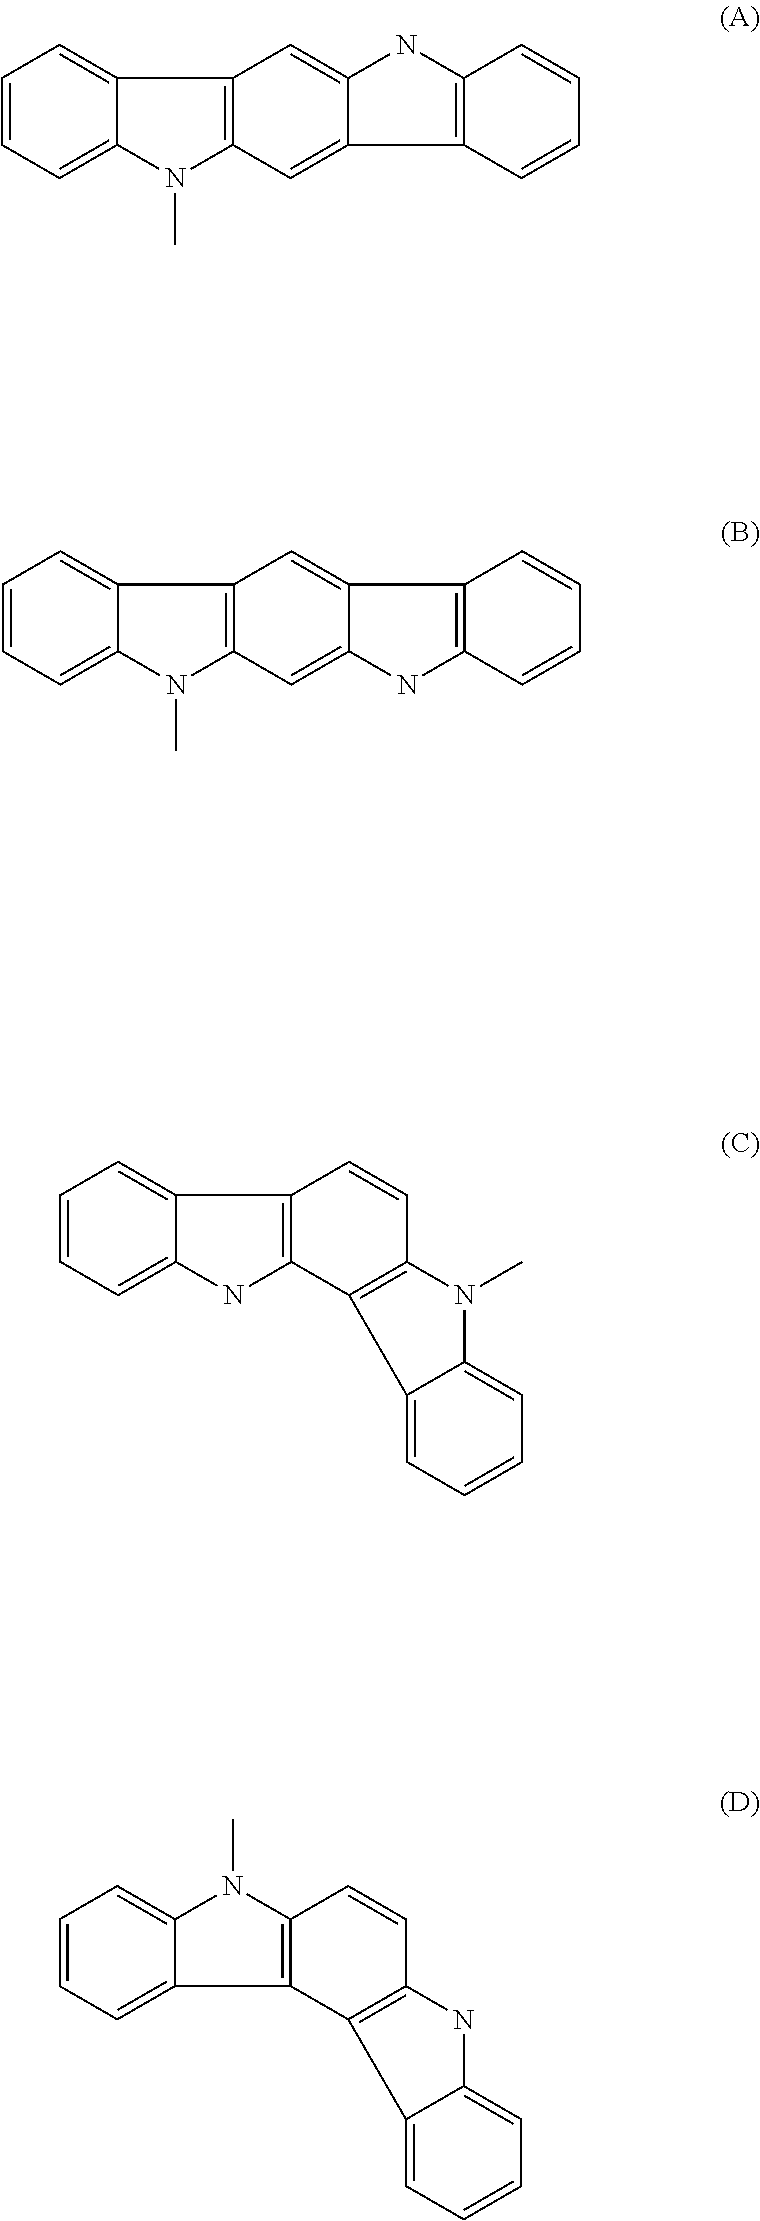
C1=CC=C2C3=C(N(C)C2=C1)C=C1C2=C(NC1=C3)C=CC=C2.C1=CC=C2C3=C(NC2=C1)C1=C(C=C3)N(C)C2=CC=CC=C21.C1=CC=C2C(=C1)C1=C(C=CC3=C1C1=CC=CC=C1N3)N2C.C1=CC=C2C3=C(N(C)C2=C1)C=C1C(=C3)C2=C(C=CC=C2)N1
